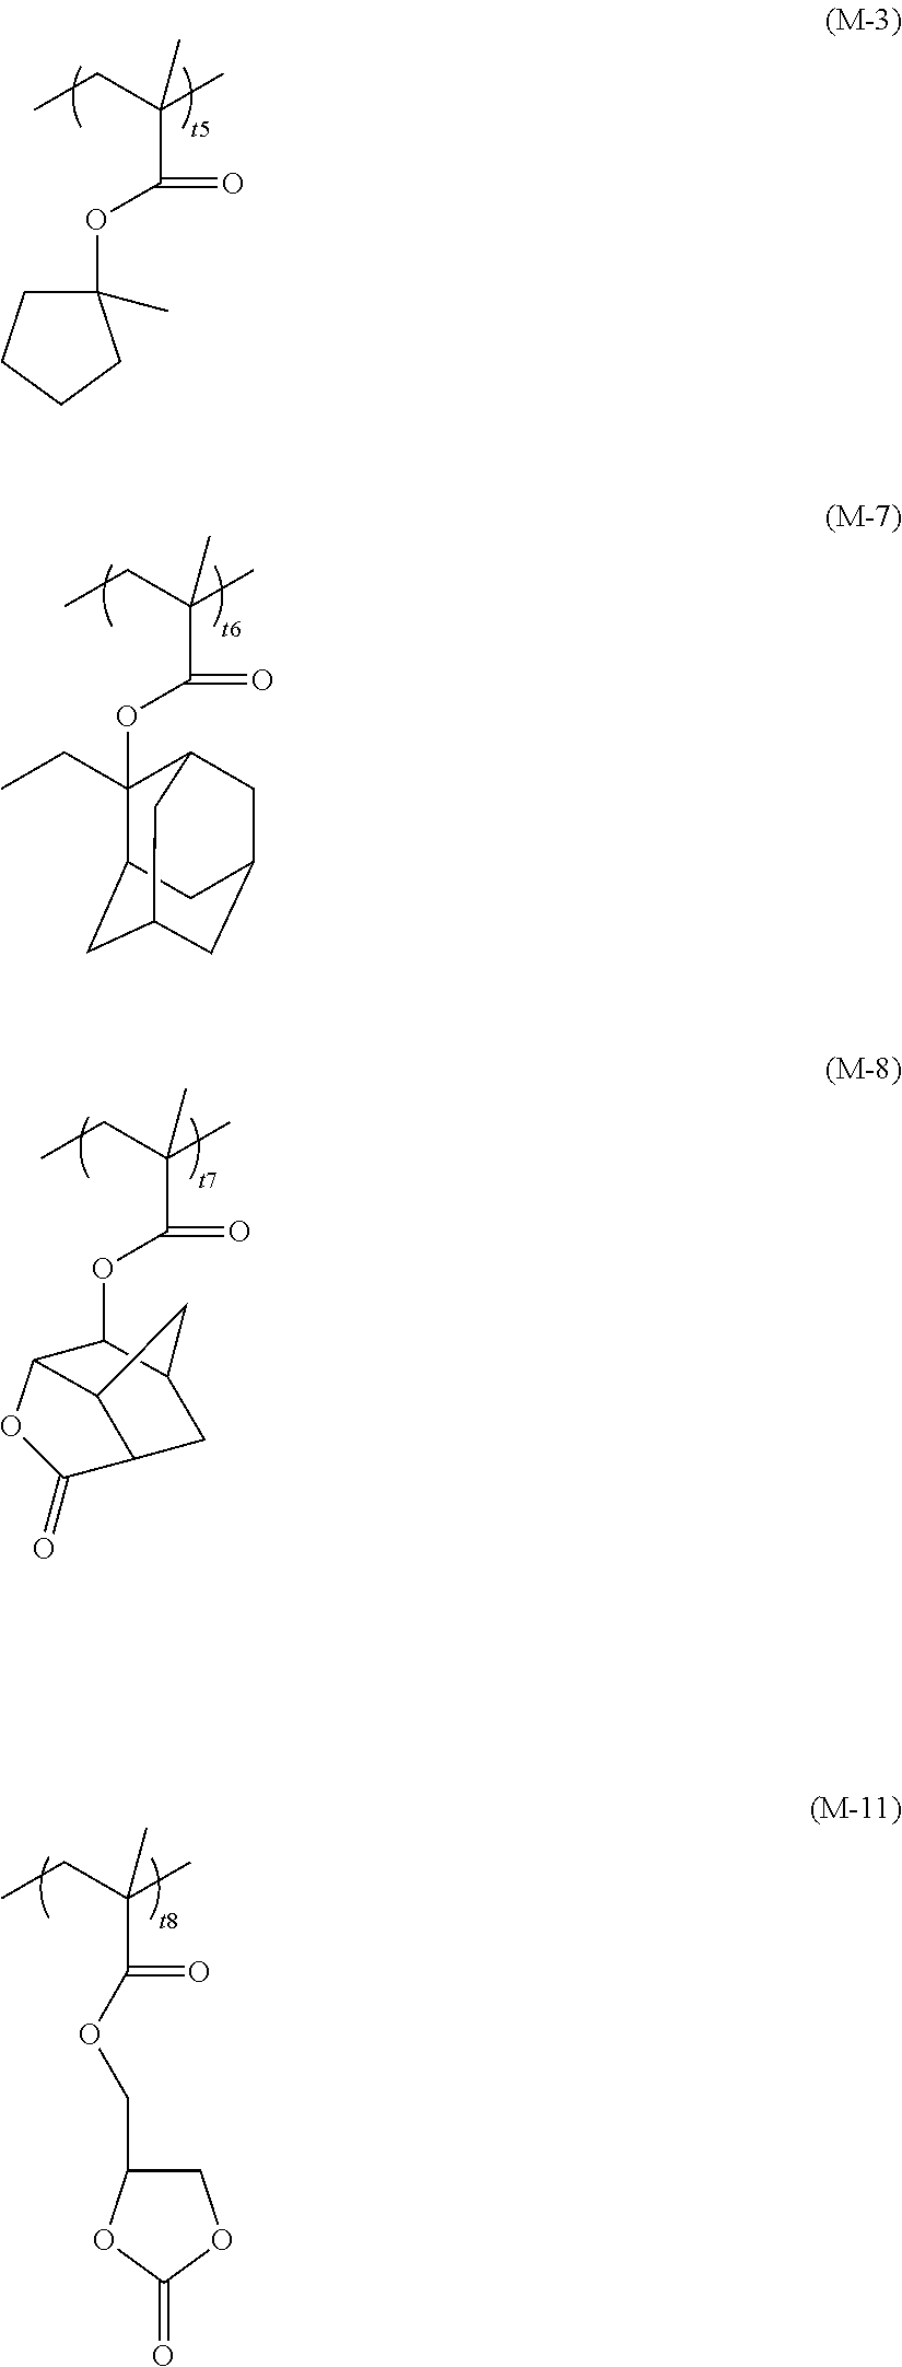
C1(C)(OC(C(CC)(C)C)=O)CCCC1.O(C(C(CC)(C)C)=O)C1(CC)C2CC3CC(CC1C3)C2.O(C(C(CC)(C)C)=O)C1C2C3C(CC1C3)C(=O)O2.C(C(CC)(C)C)(=O)OCC1COC(=O)O1
